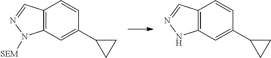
C12=C(C=C(C3CC3)C=C1)NN=C2.C12=C(C=C(C3CC3)C=C1)N([SEM])N=C2
